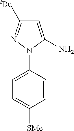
C1=C(N)N(C2=CC=C([SMe])C=C2)N=C1[tBu]
